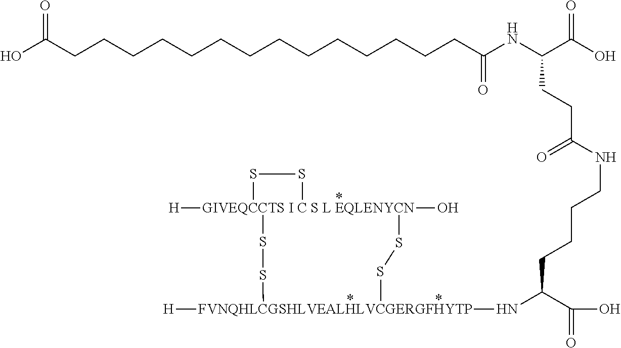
[GIVEQCCTS I C S L EQLENYCN]12([H])(O)(SS[FVNQHLCGSHLVEALHLVCGERGFHYTP]([H])(NC(C(O)=O)CCCCNC(CCC(NC(CCCCCCCCCCCCCCC(O)=O)=O)C(O)=O)=O)SS1)SS2
